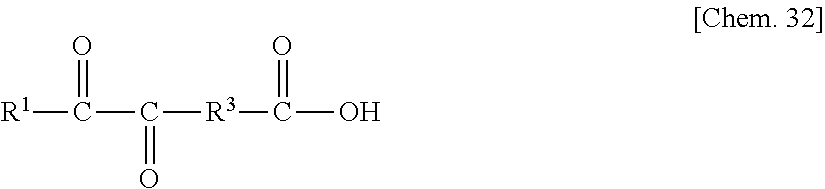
[R1]C(=O)C(=O)[R3]C(=O)O
